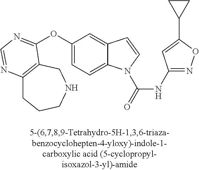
C1(OC2=NC=NC3=C2CNCCC3)=CC=C2C(=C1)C=CN2C(=O)NC1=NOC(C2CC2)=C1
